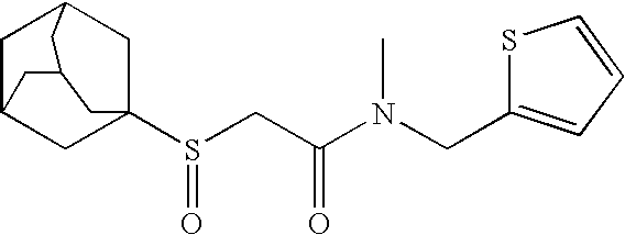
C1C2CC3(S(CC(N(CC4=CC=CS4)C)=O)=O)CC1CC(C2)C3
